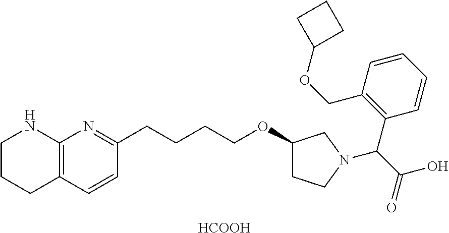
C1(COC2CCC2)=C(C(C(O)=O)N2CC(OCCCCC3=NC4=C(C=C3)CCCN4)CC2)C=CC=C1.[HCOOH]
